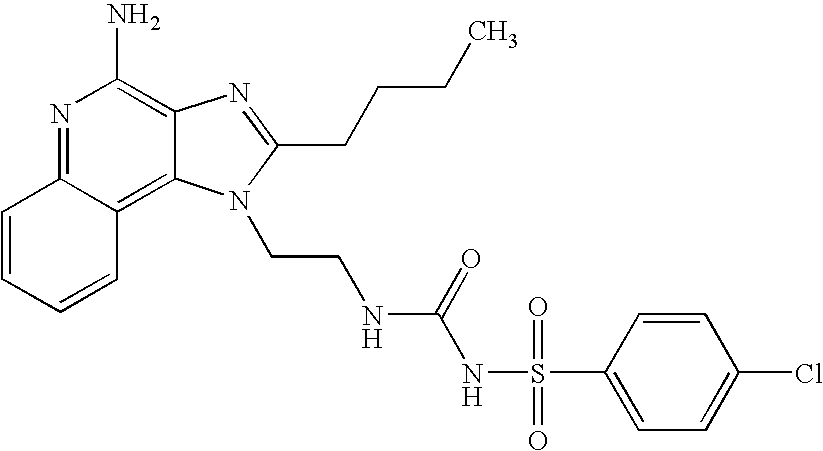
N1=C2C(=C3C(=C1N)N=C(CCCC)N3CCNC(NS(C1=CC=C(Cl)C=C1)(=O)=O)=O)C=CC=C2
